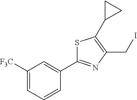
C1([F3C])=CC=CC(C2=NC(CI)=C(C3CC3)S2)=C1
